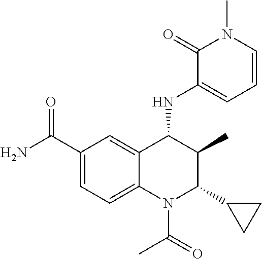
C1(C(=O)N)=CC=C2C(=C1)C(NC1=CC=CN(C)C1=O)C(C)C(C1CC1)N2C(=O)C
